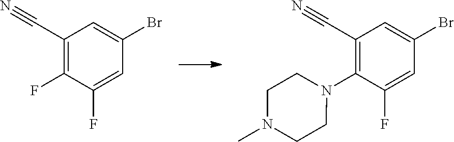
C1(C#N)=C(F)C(F)=CC(Br)=C1.C1(C#N)=C(N2CCN(C)CC2)C(F)=CC(Br)=C1
